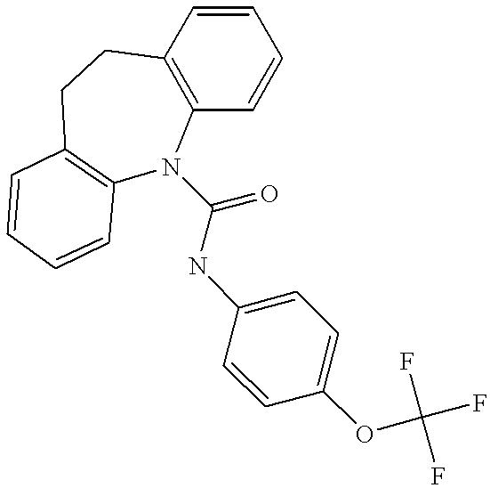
C12=C(C=CC=C1)CCC1=C(N2C(NC2=CC=C(OC(F)(F)F)C=C2)=O)C=CC=C1
